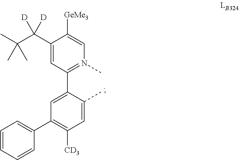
C1(C(C(C)(C)C)([D])[D])=CC(C2=CC(C3=CC=CC=C3)=C([CD3])C=C2C)=N(C)C=C1[GeMe3]
